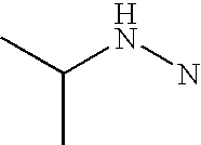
CC(NN)C
